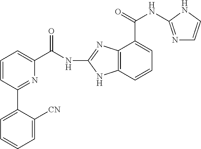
C12=C(C=CC=C1C(NC1=NC=CN1)=O)NC(NC(C1=CC=CC(C3=CC=CC=C3[CN])=N1)=O)=N2
